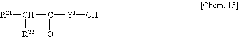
[R21]C([R22])C(=O)[Y1]O
